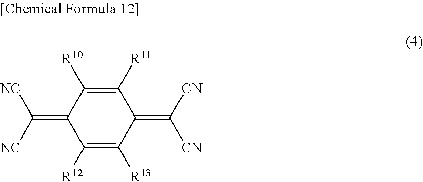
C(=C1C([R12])=C([R13])C(=C([CN])[CN])C([R11])=C1[R10])([NC])[NC]
